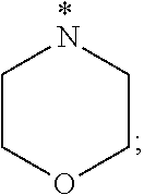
C1COCC[*N]1
